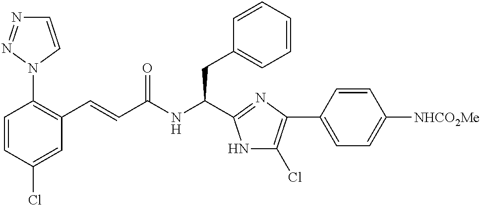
C1=CC(Cl)=CC(C=CC(NC(CC2=CC=CC=C2)C2=NC(C3=CC=C([NHCO2Me])C=C3)=C(Cl)N2)=O)=C1N1C=CN=N1
